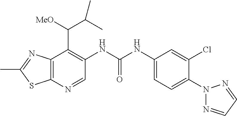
C12=C(N=CC(NC(NC3=CC=C(N4N=CC=N4)C(Cl)=C3)=O)=C1C([MeO])C(C)C)SC(C)=N2
